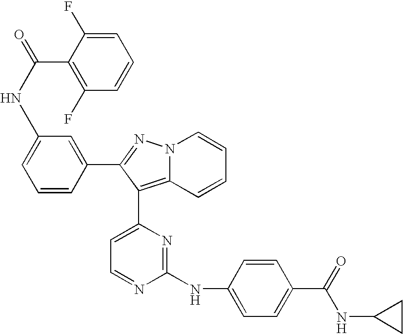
N(C1=CC=CC(C2=NN3C(=C2C2=CC=NC(NC4=CC=C(C(=O)NC5CC5)C=C4)=N2)C=CC=C3)=C1)C(=O)C1=C(F)C=CC=C1F
